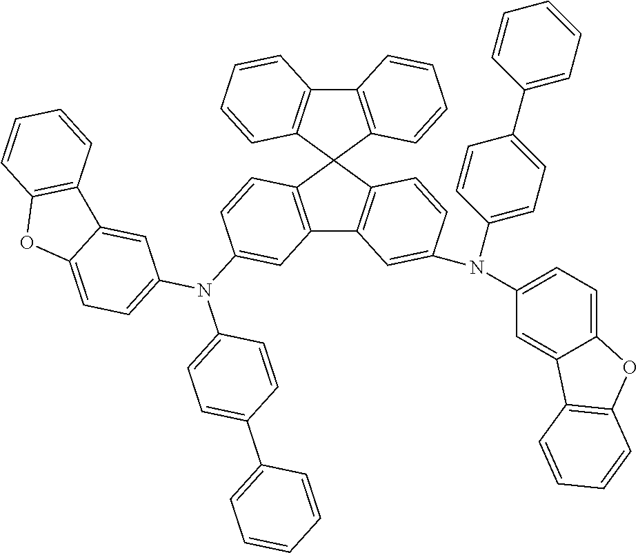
C12=C(C3(C4=C1C=CC=C4)C1=C(C4=C3C=CC(N(C3=CC=C(C5=CC=CC=C5)C=C3)C3=CC=C5C(=C3)C3=C(O5)C=CC=C3)=C4)C=C(N(C3=CC=C(C4=CC=CC=C4)C=C3)C3=CC=C4C(=C3)C3=C(O4)C=CC=C3)C=C1)C=CC=C2
